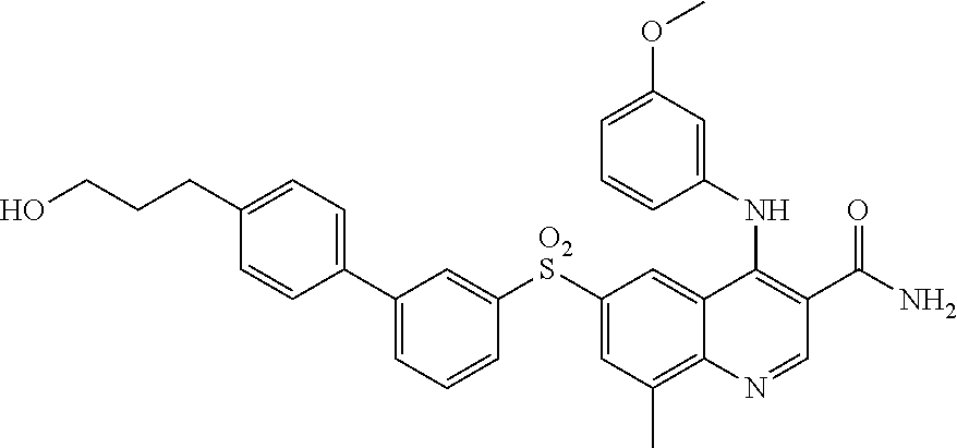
C1([O2S]C2=CC(C)=C3C(=C2)C(NC2=CC(OC)=CC=C2)=C(C(N)=O)C=N3)=CC(C2=CC=C(CCCO)C=C2)=CC=C1
